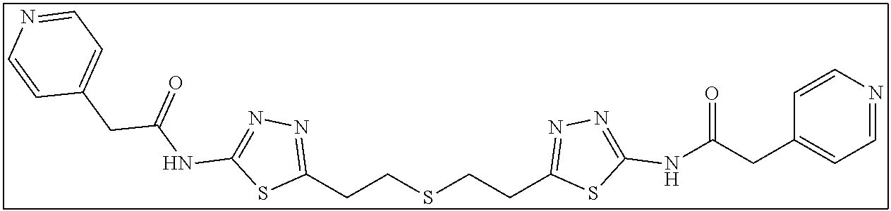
C(CSCCC1=NN=C(NC(CC2=CC=NC=C2)=O)S1)C1=NN=C(NC(CC2=CC=NC=C2)=O)S1
